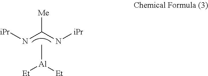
[iPr]NC(N[iPr])[Me].C[Al]([Et])[Et]
